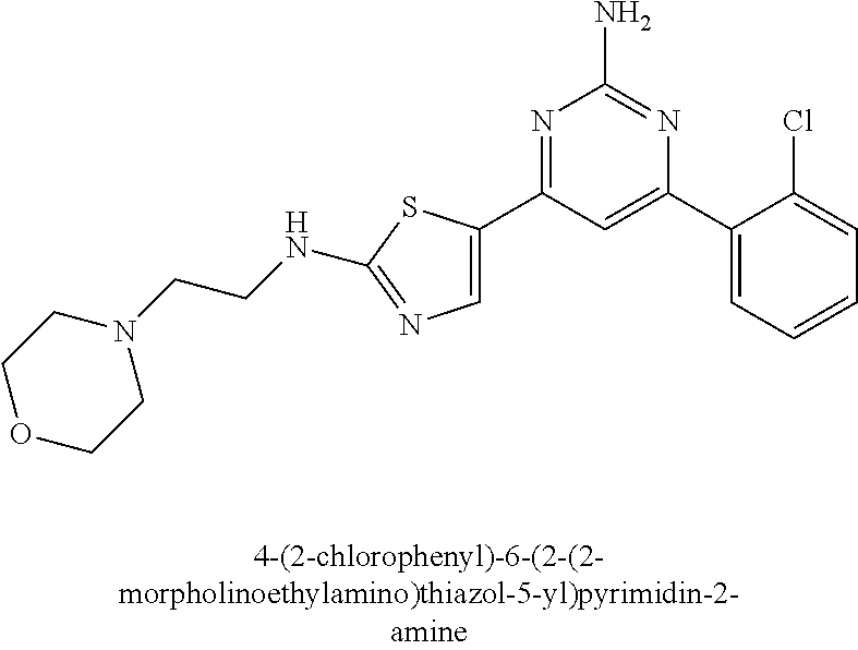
N1=C(C2=CN=C(NCCN3CCOCC3)S2)C=C(C2=CC=CC=C2Cl)N=C1N
